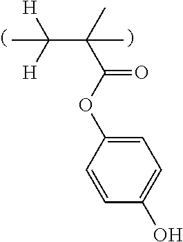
O(C(=O)C(C)(C([H])([H])C)C)C1=CC=C(O)C=C1
